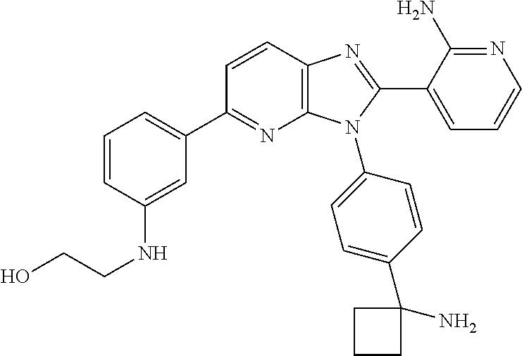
C12=C(C=CC(C3=CC=CC(NCCO)=C3)=N1)N=C(C1=CC=CN=C1N)N2C1=CC=C(C2(N)CCC2)C=C1
